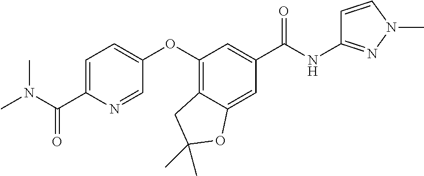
C1=C(C(N(C)C)=O)N=CC(OC2=C3C(=CC(C(=O)NC4=NN(C)C=C4)=C2)OC(C)(C)C3)=C1
